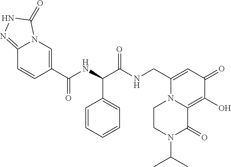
C12=NNC(=O)N1C=C(C(NC(C(NCC1=CC(=O)C(O)=C3N1CCN(C(C)C)C3=O)=O)C1=CC=CC=C1)=O)C=C2
